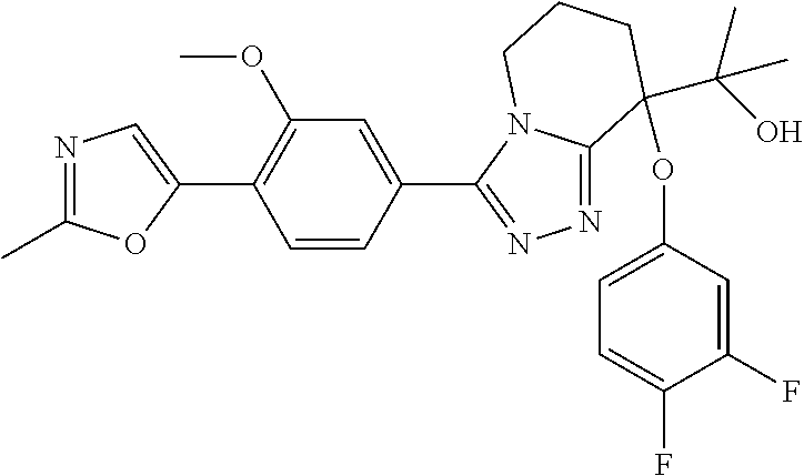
N1=C(C)OC(C2=C(OC)C=C(C3=NN=C4N3CCCC4(OC3=CC=C(F)C(F)=C3)C(O)(C)C)C=C2)=C1
